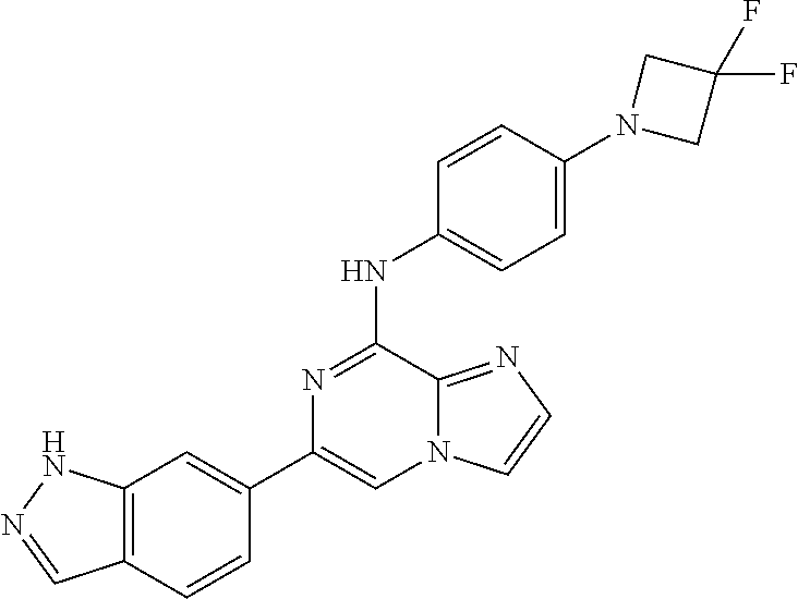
C1(C2=CC3=C(C=C2)C=NN3)=CN2C(=NC=C2)C(NC2=CC=C(N3CC(F)(F)C3)C=C2)=N1
